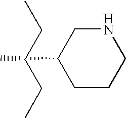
C1CCNCC1C.C(CC)CC
